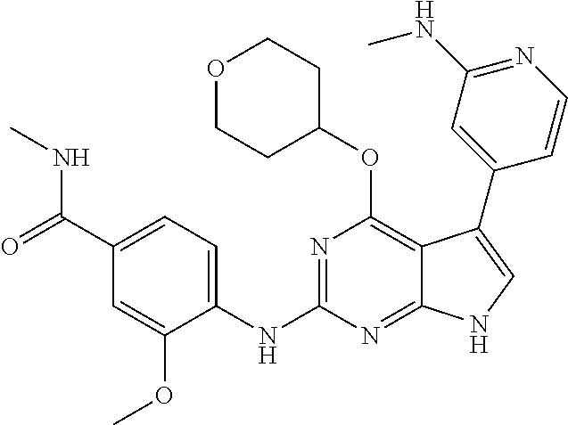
N(C1=NC(OC2CCOCC2)=C2C(=N1)NC=C2C1=CC(NC)=NC=C1)C1=CC=C(C(=O)NC)C=C1OC
